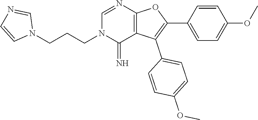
C1=NC2=C(C(=N)N1CCCN1C=NC=C1)C(C1=CC=C(OC)C=C1)=C(C1=CC=C(OC)C=C1)O2
